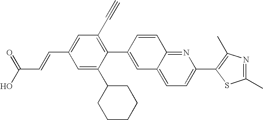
C(C1=CC(C#C)=C(C2=CC3=CC=C(C4=C(C)N=C(C)S4)N=C3C=C2)C(C2CCCCC2)=C1)=CC(O)=O
